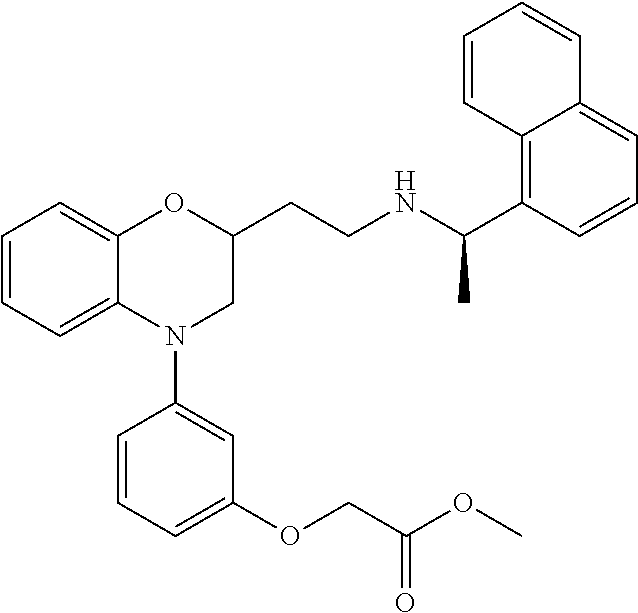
C1=CC=C2C(=C1)OC(CCNC(C1=C3C(=CC=C1)C=CC=C3)C)CN2C1=CC(OCC(OC)=O)=CC=C1
